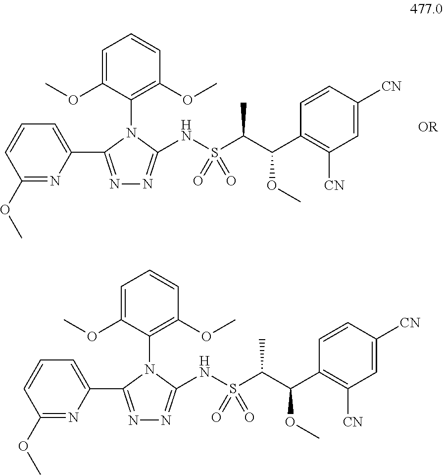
C1=C(OC)C(N2C(C3=CC=CC(OC)=N3)=NN=C2NS(C(C(C2=C([CN])C=C([CN])C=C2)OC)C)(=O)=O)=C(OC)C=C1.C1=C(OC)C(N2C(C3=CC=CC(OC)=N3)=NN=C2NS(C(C(C2=C([CN])C=C([CN])C=C2)OC)C)(=O)=O)=C(OC)C=C1
